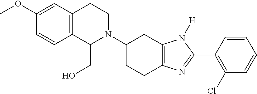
C1(OC)=CC2=C(C=C1)C(CO)N(C1CCC3=C(C1)N([H])C(C1=C(Cl)C=CC=C1)=N3)CC2
